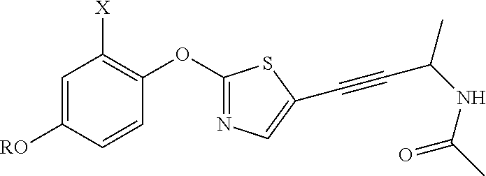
C1=C([RO])C=CC(OC2=NC=C(C#CC(NC(C)=O)C)S2)=C1[X]
